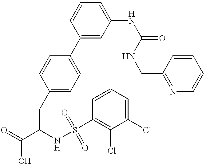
C1(C2=CC=C(CC(C(=O)O)NS(=O)(C3=C(Cl)C(Cl)=CC=C3)=O)C=C2)=CC(NC(=O)NCC2=NC=CC=C2)=CC=C1
